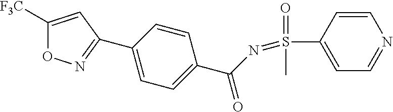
C1([F3C])=CC(C2=CC=C(C(N=S(C3=CC=NC=C3)(=O)C)=O)C=C2)=NO1
